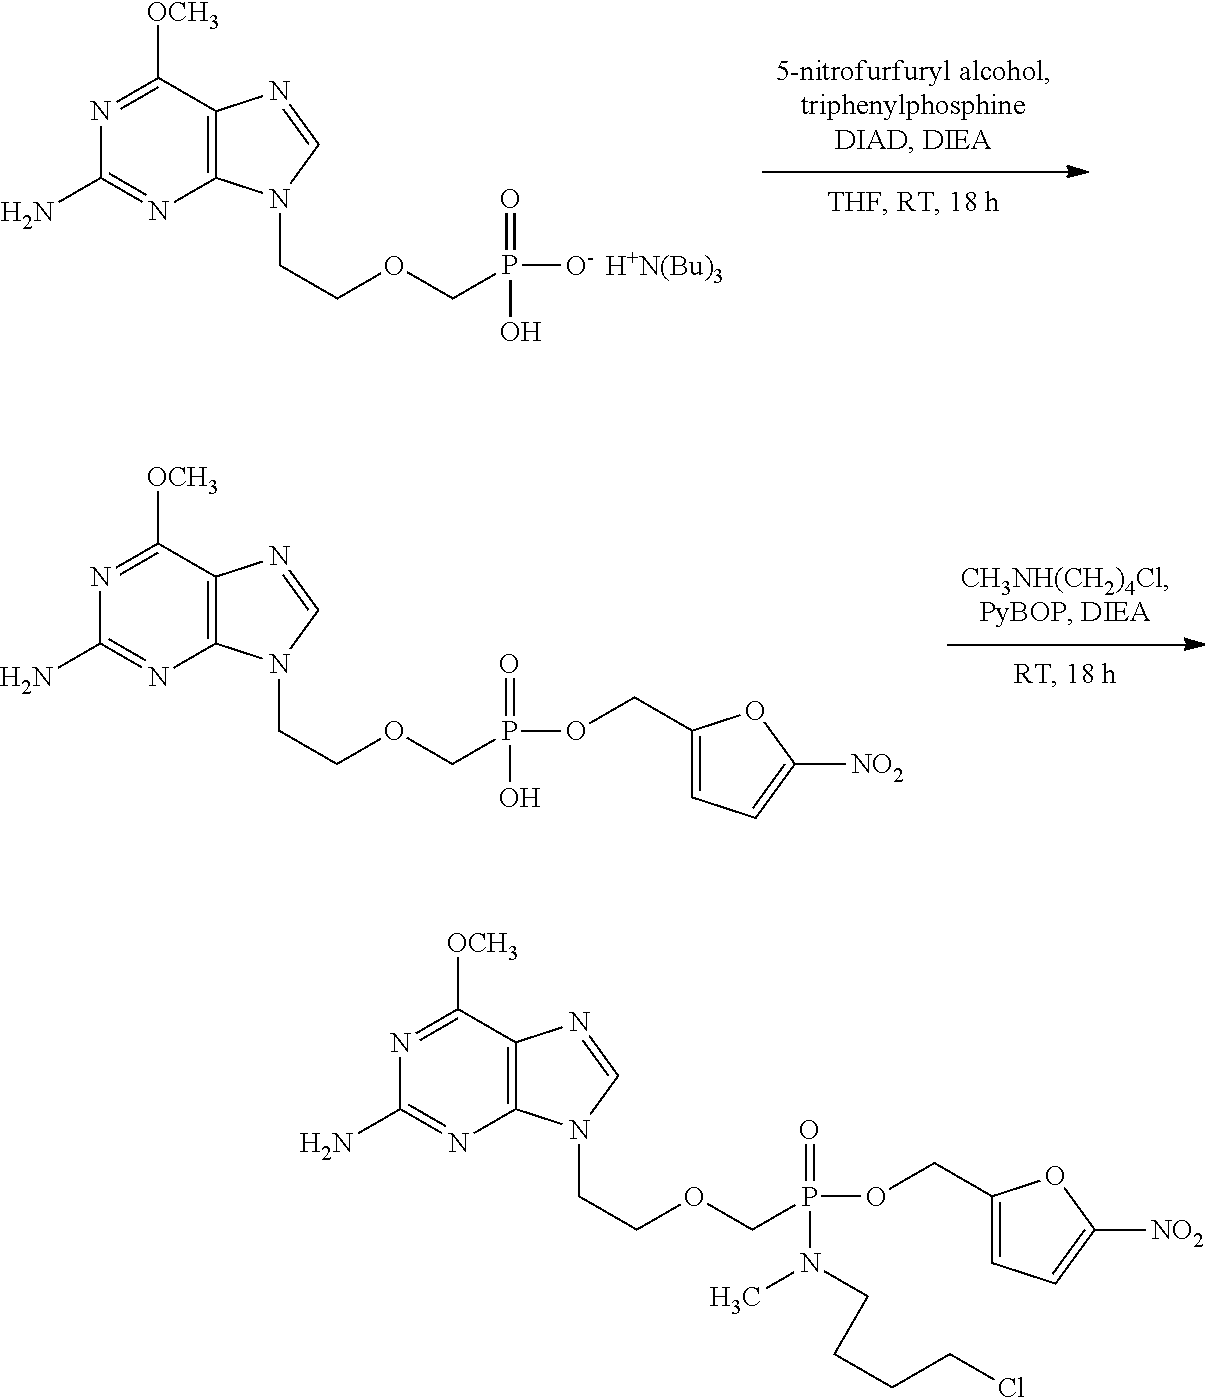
C1(N)=NC2=C(C([OCH3])=N1)N=CN2CCOCP(=O)(OCC1=CC=C([NO2])O1)O.C1(N)=NC2=C(C([OCH3])=N1)N=CN2CCOCP(=O)([O-])O.[H+N(Bu)3].C1(N)=NC2=C(C([OCH3])=N1)N=CN2CCOCP(=O)(OCC1=CC=C([NO2])O1)N(CCCCCl)C
